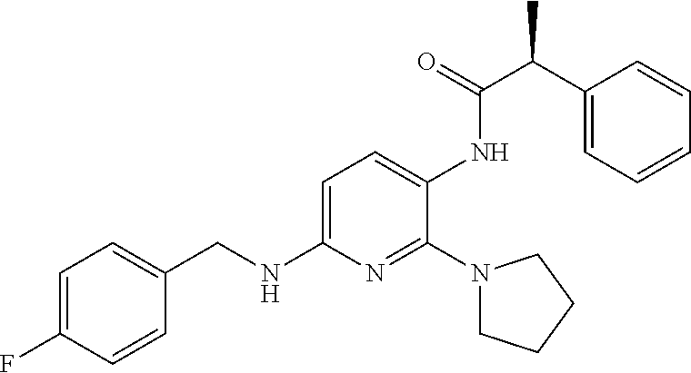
C1=C(F)C=CC(CNC2=CC=C(NC(=O)C(C3=CC=CC=C3)C)C(N3CCCC3)=N2)=C1
